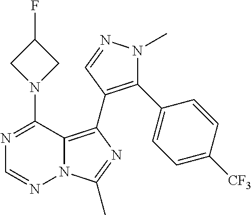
N12C(=C(C3=C(C4=CC=C([CF3])C=C4)N(C)N=C3)N=C1C)C(N1CC(F)C1)=NC=N2
